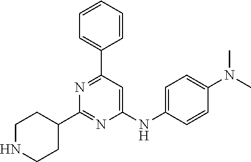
C1(NC2=CC=C(N(C)C)C=C2)=CC(C2=CC=CC=C2)=NC(C2CCNCC2)=N1
